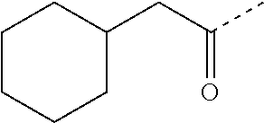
C1CCCC(CC(=O)C)C1
